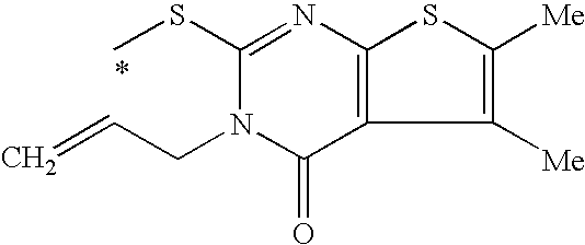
C1(SC)=NC2=C(C(=O)N1CC=C)C([Me])=C([Me])S2
